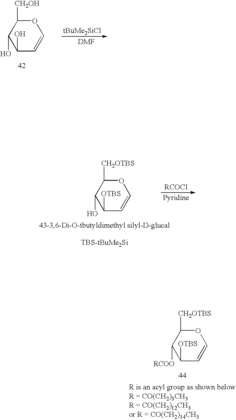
C1(O)C(O)C=COC1[CH2OH].C1(O)C([OTBS])C=COC1[CH2OTBS].C1([RCOO])C([OTBS])C=COC1[CH2OTBS]
